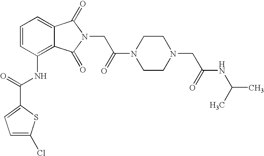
C1=C(Cl)SC(C(=O)NC2=C3C(=CC=C2)C(=O)N(CC(N2CCN(CC(NC(C)C)=O)CC2)=O)C3=O)=C1
